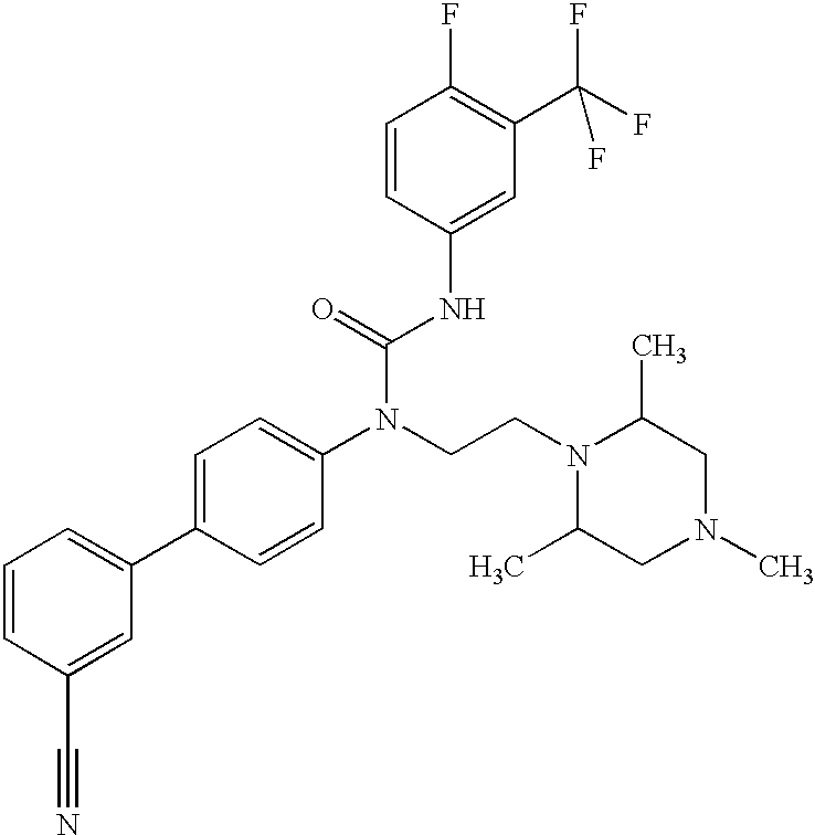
C1=CC(C#N)=CC(C2=CC=C(N(CCN3C(C)CN(C)CC3C)C(=O)NC3=CC(C(F)(F)F)=C(F)C=C3)C=C2)=C1
